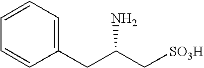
C1=CC(CC(C[SO3H])N)=CC=C1
